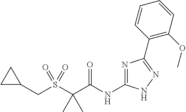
N1=C(NC(C(S(CC2CC2)(=O)=O)(C)C)=O)NN=C1C1=C(OC)C=CC=C1
